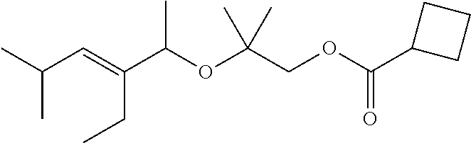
CC(C=C(C(OC(COC(C1CCC1)=O)(C)C)C)CC)C
